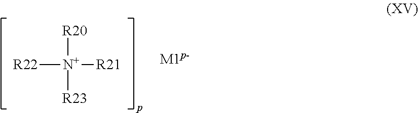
[R22][N+]([R21])([R20])[R23]
